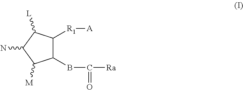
C1(BC([Ra])=O)C([R1][A])C([L])C(N)C1[M]
